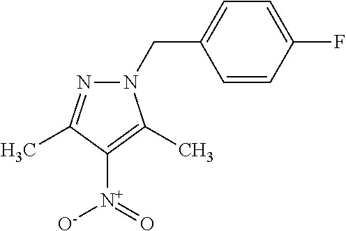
C1(CN2N=C(C)C([N+](=O)[O-])=C2C)=CC=C(F)C=C1
